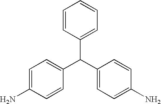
C1(C(C2=CC=C(N)C=C2)C2=CC=C(N)C=C2)=CC=CC=C1
